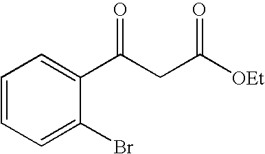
C1=CC=C(Br)C(C(CC([OEt])=O)=O)=C1
